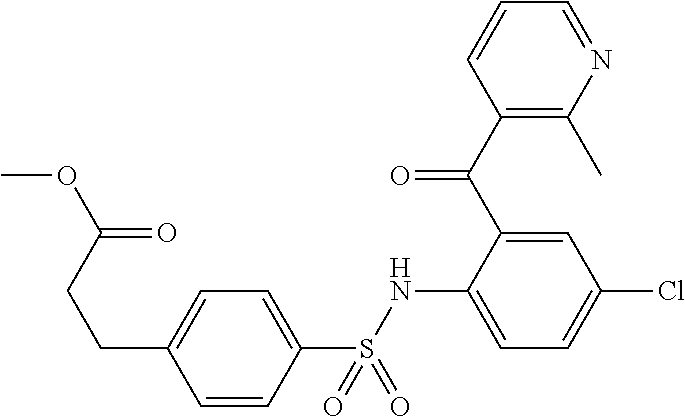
C1=CC(S(NC2=CC=C(Cl)C=C2C(C2=C(C)N=CC=C2)=O)(=O)=O)=CC=C1CCC(OC)=O
